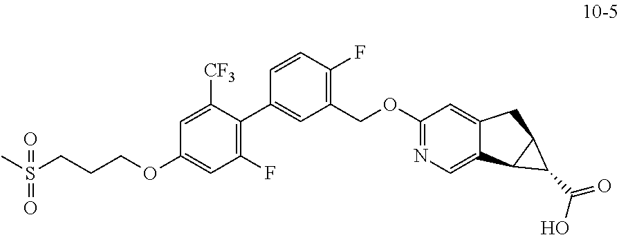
C1=C([CF3])C(C2=CC(COC3=NC=C4C(=C3)CC3C4C3C(=O)O)=C(F)C=C2)=C(F)C=C1OCCCS(C)(=O)=O
